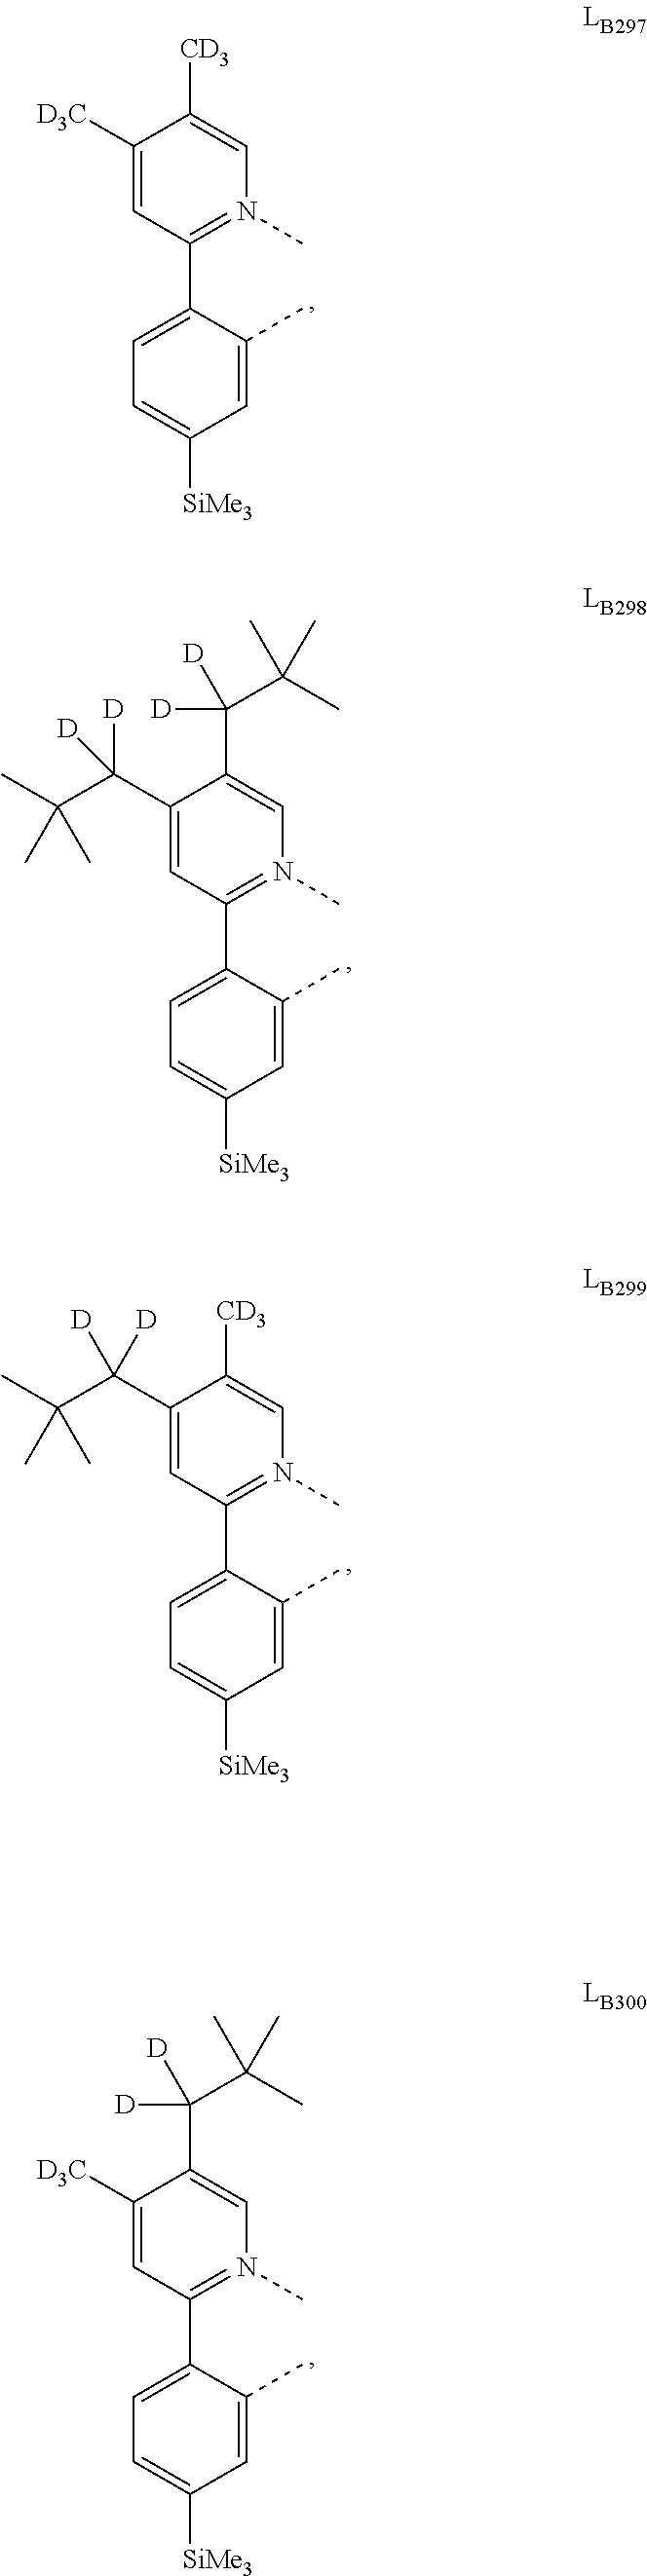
C1=C(C2=N(C)C=C([CD3])C([D3C])=C2)C(C)=CC([SiMe3])=C1.C1=C(C2=N(C)C=C([CD3])C(C(C(C)(C)C)([D])[D])=C2)C(C)=CC([SiMe3])=C1.C1=C(C2=N(C)C=C(C(C(C)(C)C)([D])[D])C([D3C])=C2)C(C)=CC([SiMe3])=C1.C1=C(C2=N(C)C=C(C([D])(C(C)(C)C)[D])C(C(C(C)(C)C)([D])[D])=C2)C(C)=CC([SiMe3])=C1
